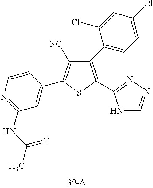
C1(NC(C)=O)=NC=CC(C2=C([NC])C(C3=CC=C(Cl)C=C3Cl)=C(C3=NN=CN3)S2)=C1
